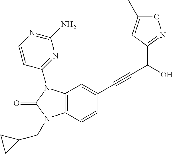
C1=C(C)ON=C1C(C#CC1=CC2=C(C=C1)N(CC1CC1)C(=O)N2C1=NC(N)=NC=C1)(C)O
